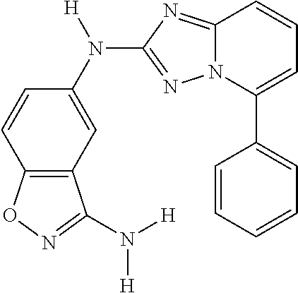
C1=CC=CC=C1C1=CC=CC2=NC(N(C3=CC4=C(C=C3)ON=C4N([H])[H])[H])=NN12
